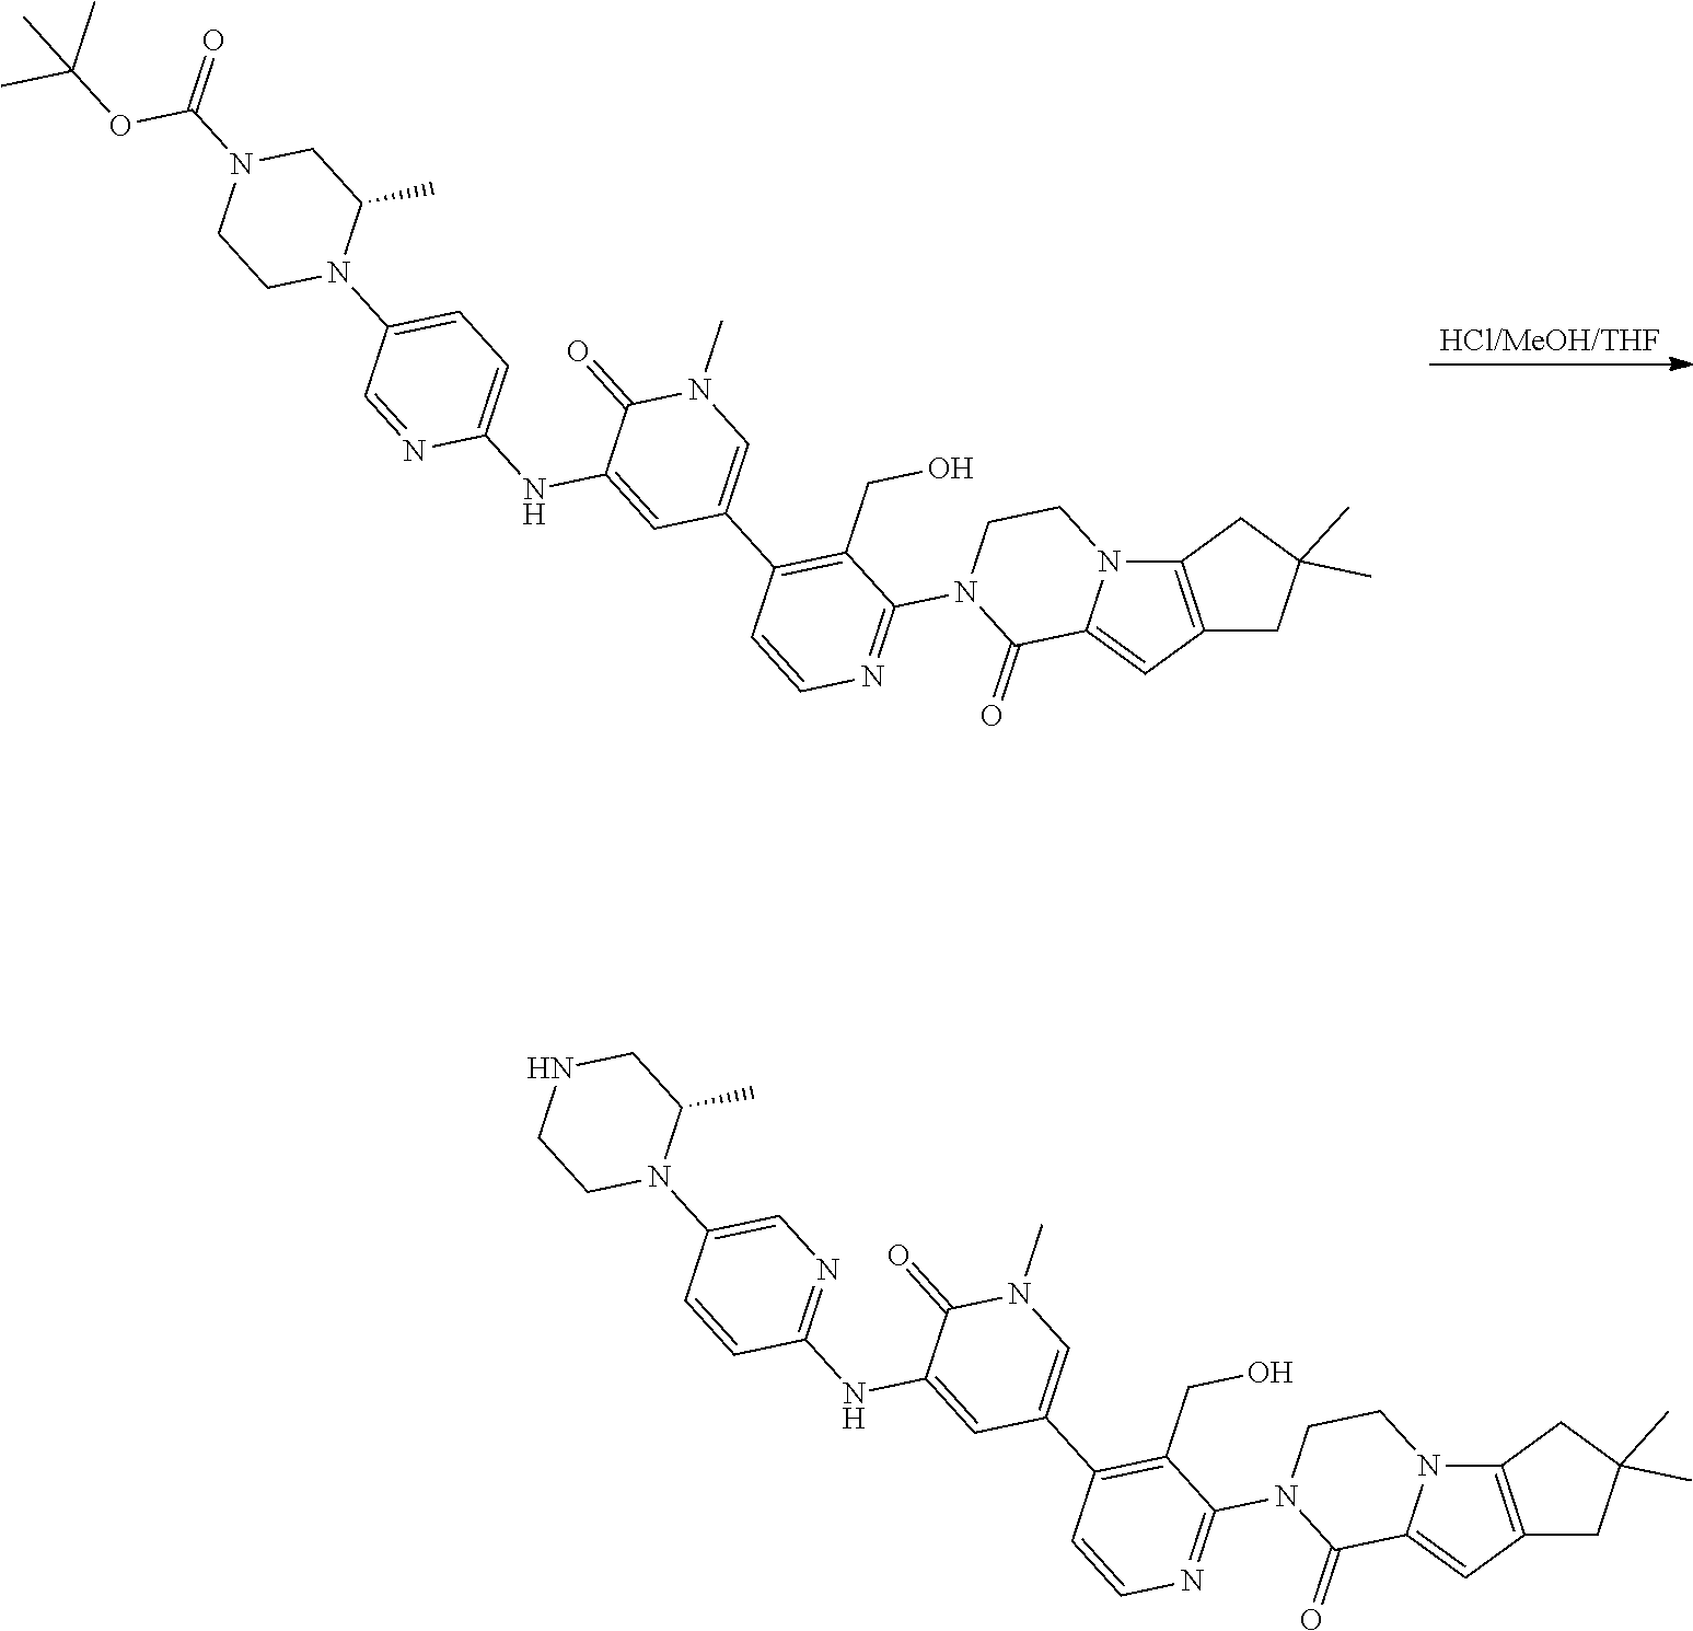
[HCl/MeOH/THF].C1=C2C(=O)N(C3=NC=CC(C4=CN(C)C(=O)C(NC5=CC=C(N6C(C)CN(C(OC(C)(C)C)=O)CC6)C=N5)=C4)=C3CO)CCN2C2=C1CC(C)(C)C2.C1=C2C(=O)N(C3=NC=CC(C4=CN(C)C(=O)C(NC5=NC=C(N6C(C)CNCC6)C=C5)=C4)=C3CO)CCN2C2=C1CC(C)(C)C2
